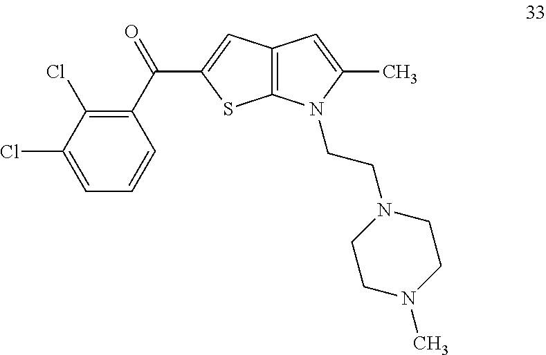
C1=CC=C(Cl)C(Cl)=C1C(=O)C1=CC2=C(S1)N(CCN1CCN(C)CC1)C(C)=C2
